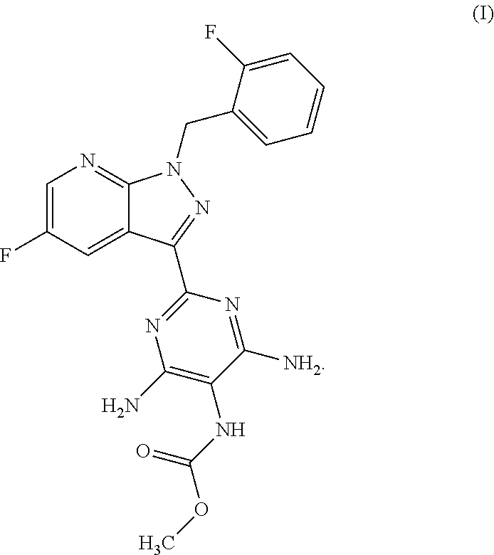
C1=C(F)C=C2C(=N1)N(CC1=CC=CC=C1F)N=C2C1=NC(N)=C(NC(OC)=O)C([NH2])=N1
